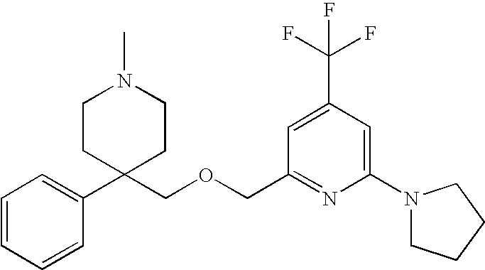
C1=CC=CC(C2(COCC3=NC(N4CCCC4)=CC(C(F)(F)F)=C3)CCN(C)CC2)=C1
